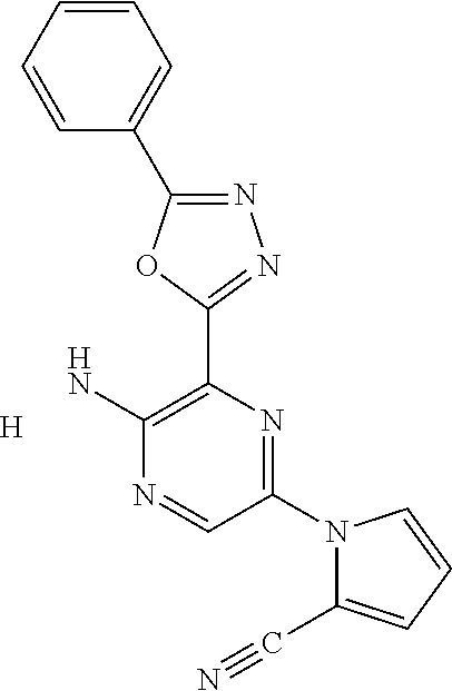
[H].NC1=C(C2=NN=C(C3=CC=CC=C3)O2)N=C(N2C(C#N)=CC=C2)C=N1
